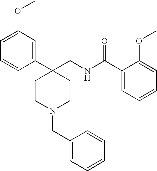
C1CC(C2=CC(OC)=CC=C2)(CNC(C2=CC=CC=C2OC)=O)CCN1CC1=CC=CC=C1
